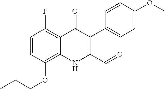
C1=CC(OCCC)=C2C(=C1F)C(=O)C(C1=CC=C(OC)C=C1)=C(C=O)N2
